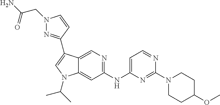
C1(NC2=CC=NC(N3CCC(OC)CC3)=N2)=NC=C2C(=C1)N(C(C)C)C=C2C1=NN(CC(N)=O)C=C1
